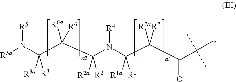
[R5]N(C(C(C(N(C(C(C(C(C)(C)C)=O)([R7a])[R7])([R1a])[R1])[R4])([R2])[R2a])([R6a])[R6])([R3a])[R3])[R5a]
